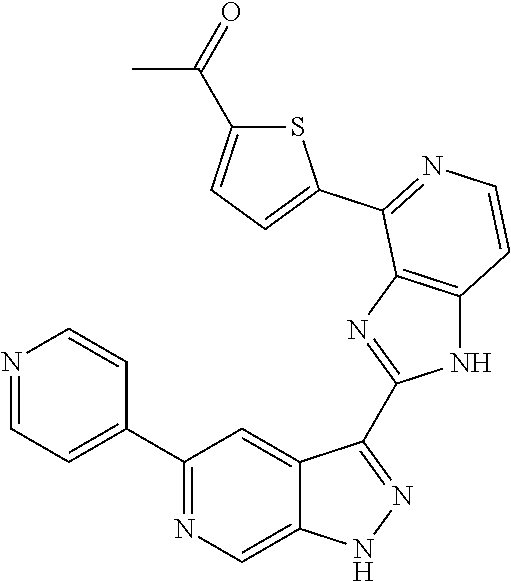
C1(C2=CC=NC=C2)=NC=C2C(=C1)C(C1=NC3=C(N1)C=CN=C3C1=CC=C(C(=O)C)S1)=NN2
